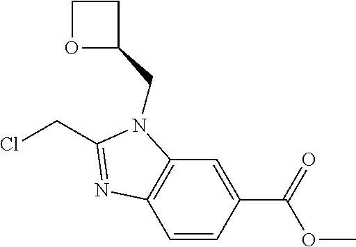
C12=C(C=C(C(=O)OC)C=C1)N(CC1CCO1)C(CCl)=N2
